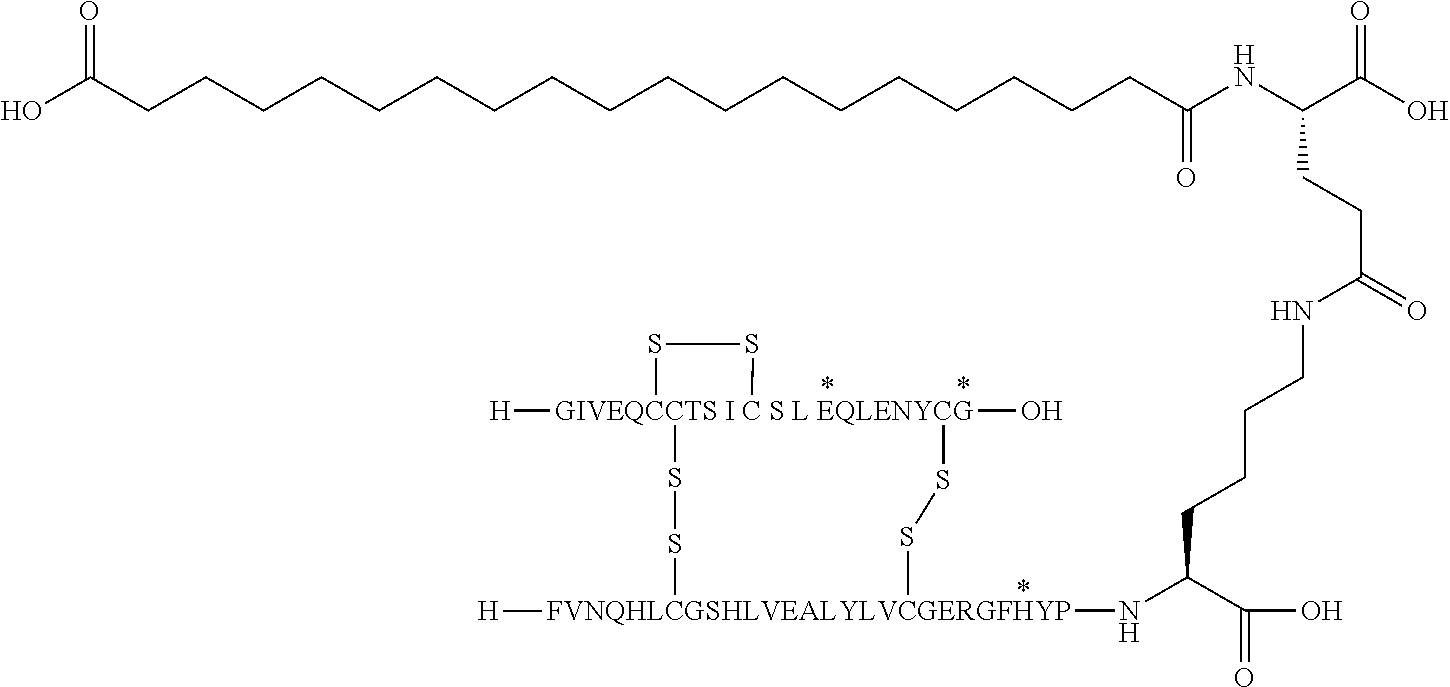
N(CCCCC(C(O)=O)N[FVNQHLCGSHLVEALYLVCGERGFHYP]1([H])SS[GIVEQCCTS I C S L EQLENYCG]2([H])(O)(SS1)SS2)C(CCC(NC(=O)CCCCCCCCCCCCCCCCCCC(O)=O)C(=O)O)=O
